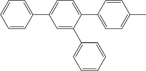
C1=CC(C2=CC=C(C3=CC=C(C)C=C3)C(C3=CC=CC=C3)=C2)=CC=C1
